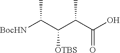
[BocHN]C(C(C(C(O)=O)C)[OTBS])C
